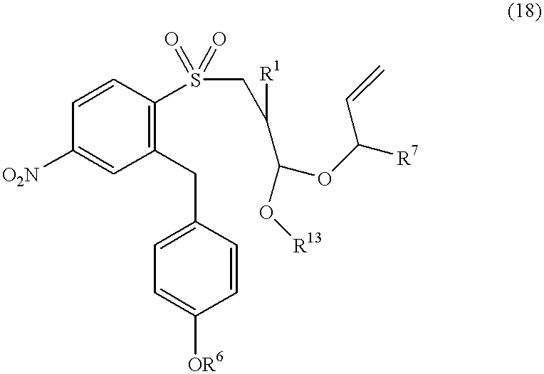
C1([O2N])=CC(CC2=CC=C([OR6])C=C2)=C(S(CC(C(OC([R7])C=C)O[R13])[R1])(=O)=O)C=C1
